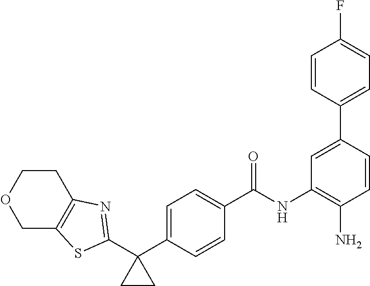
C1(C2=CC=C(C(NC3=C(N)C=CC(C4=CC=C(F)C=C4)=C3)=O)C=C2)(C2=NC3=C(COCC3)S2)CC1
